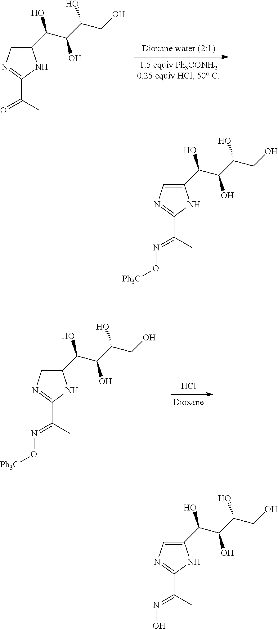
C1(C(O)C(O)C(O)CO)=CN=C(C(C)=O)N1.C1(C(O)C(O)C(O)CO)=CN=C(C(C)=NO[Ph3C])N1.Cl.C1(C(O)C(O)C(O)CO)=CN=C(C(C)=NO[Ph3C])N1.C1(C(O)C(O)C(O)CO)=CN=C(C(C)=NO)N1
